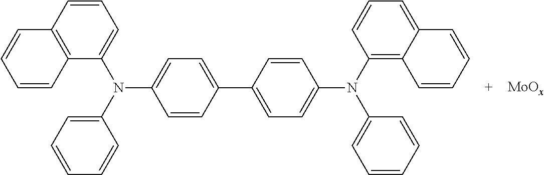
C1(C2=CC=C(N(C3=CC=CC=C3)C3=C4C(=CC=C3)C=CC=C4)C=C2)=CC=C(N(C2=CC=CC=C2)C2=CC=CC3=C2C=CC=C3)C=C1.[MoOx]
